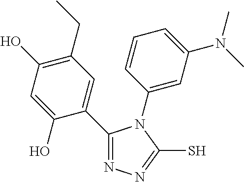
C1(CC)=C(O)C=C(O)C(C2=NN=C(S)N2C2=CC(N(C)C)=CC=C2)=C1
